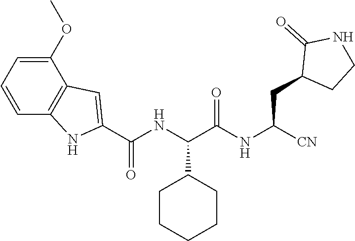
[CN]C(NC(C(NC(C1=CC2=C(N1)C=CC=C2OC)=O)C1CCCCC1)=O)CC1CCNC1=O
